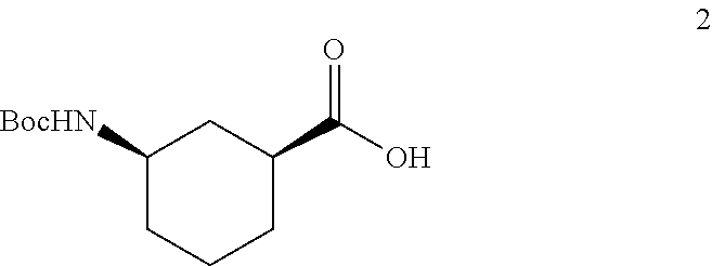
C1([BocHN])CCCC(C(O)=O)C1
